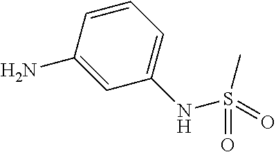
C1(NS(=O)(C)=O)=CC=CC(N)=C1
